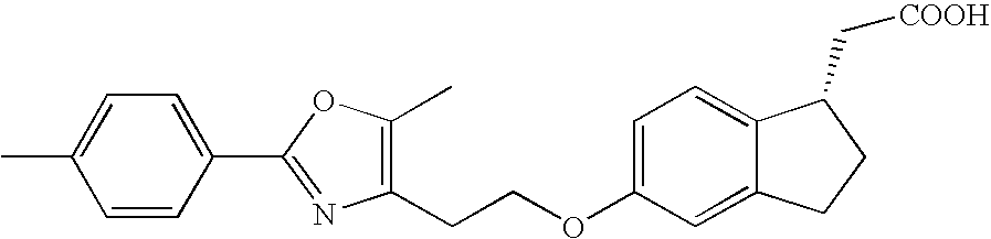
C1(CCOC2=CC=C3C(=C2)CCC3C[COOH])=C(C)OC(C2=CC=C(C)C=C2)=N1
